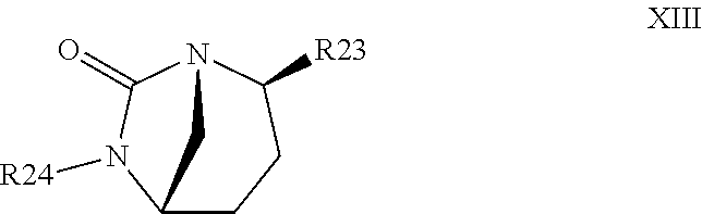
C12CCC([R23])N(C(=O)N1[R24])C2
